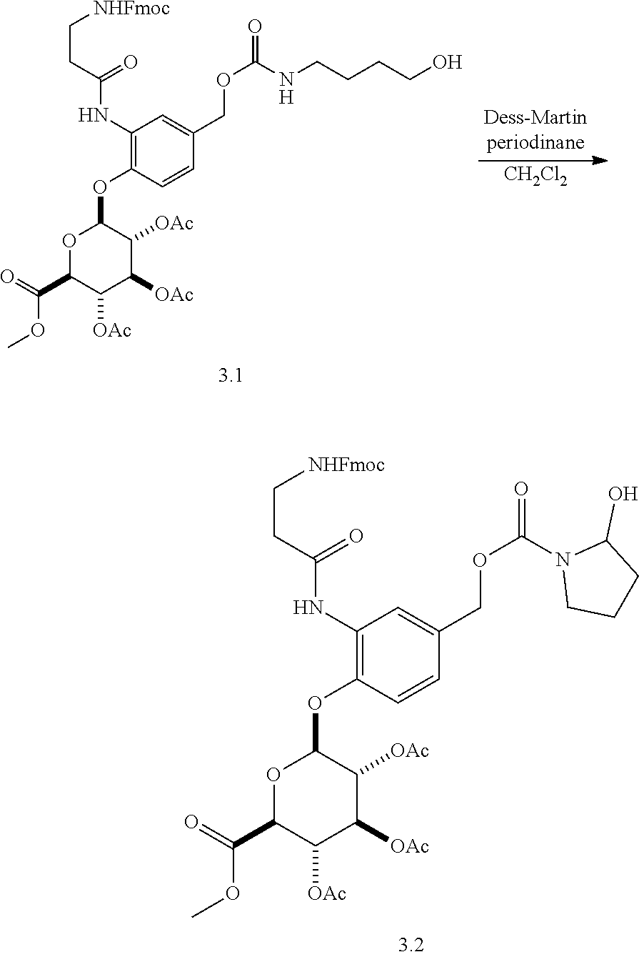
C1(NC(CC[NHFmoc])=O)=C(OC2OC(C(=O)OC)C([OAc])C([OAc])C2[OAc])C=CC(COC(=O)N2CCCC2O)=C1.C1(NC(CC[NHFmoc])=O)=C(OC2OC(C(=O)OC)C([OAc])C([OAc])C2[OAc])C=CC(COC(=O)NCCCCO)=C1.[CH2Cl2]
